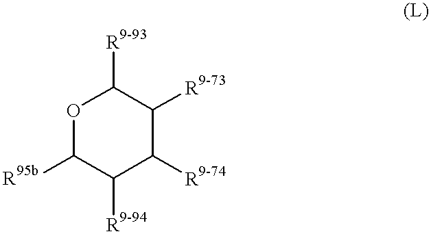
O1C([R95b])C([R9-94])C([R9-74])C([R9-73])C1[R9-93]
